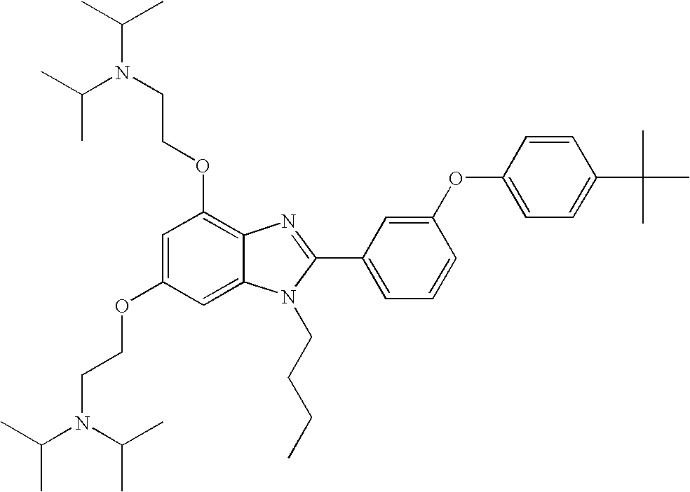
C1=C(OCCN(C(C)C)C(C)C)C=C2C(=C1OCCN(C(C)C)C(C)C)N=C(C1=CC=CC(OC3=CC=C(C(C)(C)C)C=C3)=C1)N2CCCC
